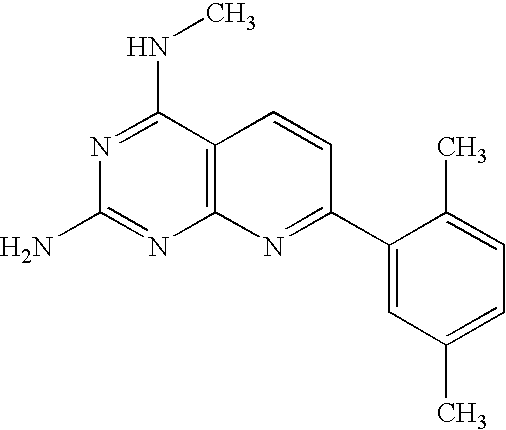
C12=C(C(NC)=NC(N)=N1)C=CC(C1=CC(C)=CC=C1C)=N2
